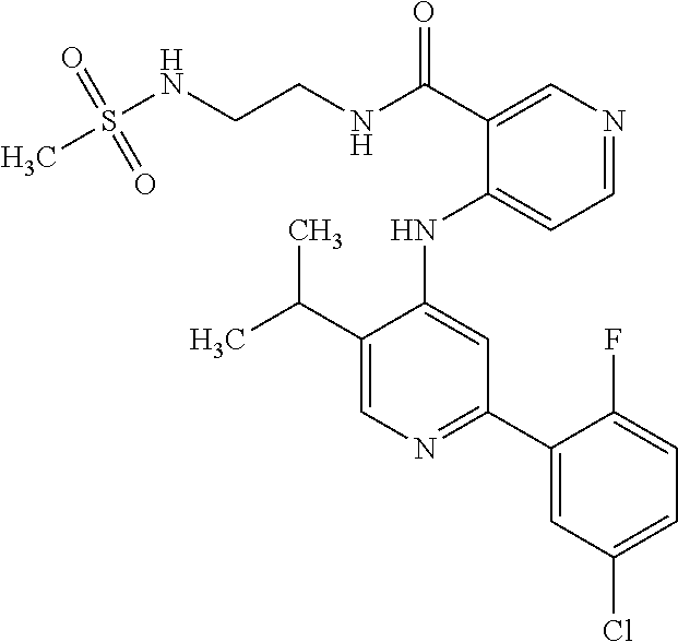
N(CCNC(C1=CN=CC=C1NC1=CC(C2=CC(Cl)=CC=C2F)=NC=C1C(C)C)=O)S(C)(=O)=O
